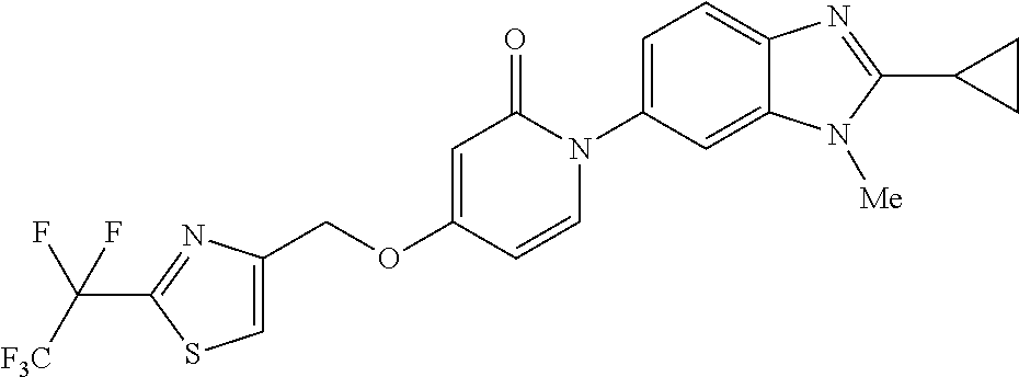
C(OC1=CC(=O)N(C2=CC=C3C(=C2)N([Me])C(C2CC2)=N3)C=C1)C1=CSC(C([F3C])(F)F)=N1
